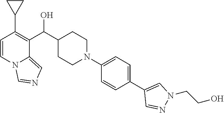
C1=CN2C(=CN=C2)C(C(C2CCN(C3=CC=C(C4=CN(CCO)N=C4)C=C3)CC2)O)=C1C1CC1
